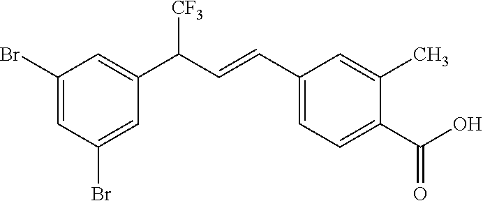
C1(Br)=CC(Br)=CC(C([CF3])C=CC2=CC=C(C(O)=O)C(C)=C2)=C1
